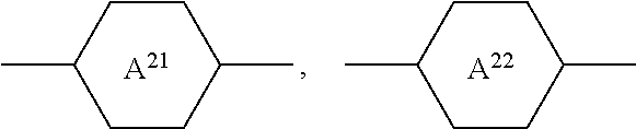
[A22].C1(C)CCC(C)CC1.[A21].CC1CCC(C)CC1
